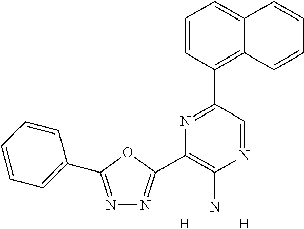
N1=C(C2=CC=CC=C2)OC(C2=C(N)N=CC(C3=C4C(=CC=C3)C=CC=C4)=N2)=N1.[H].[H]
